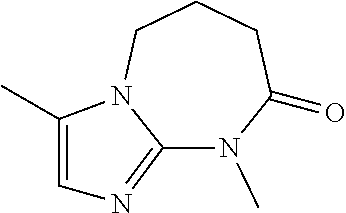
C12=NC=C(C)N1CCCC(=O)N2C
